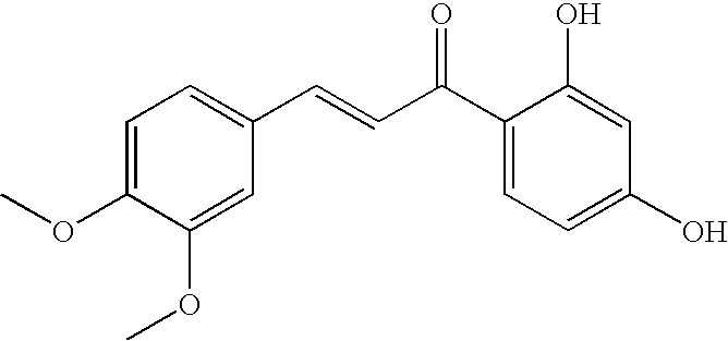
C1=C(OC)C(OC)=CC(C=CC(C2=CC=C(O)C=C2O)=O)=C1
